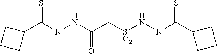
C(N(N[SO2]CC(NN(C(=S)C1CCC1)C)=O)C)(=S)C1CCC1
